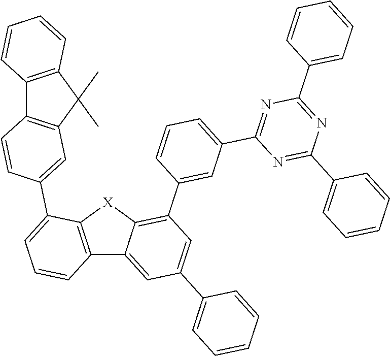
C12=C([X]C3=C(C4=CC(C5=NC(C6=CC=CC=C6)=NC(C6=CC=CC=C6)=N5)=CC=C4)C=C(C4=CC=CC=C4)C=C13)C(C1=CC3=C(C4=C(C=CC=C4)C3(C)C)C=C1)=CC=C2
